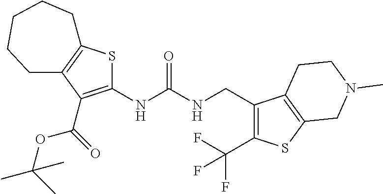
S1C2=C(C(C(OC(C)(C)C)=O)=C1NC(NCC1=C(C(F)(F)F)SC3=C1CCN(C)C3)=O)CCCCC2
